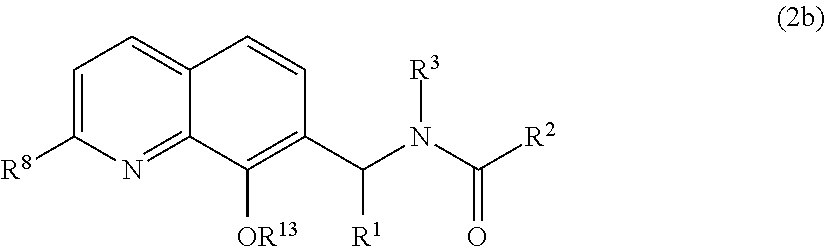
C1=C([R8])N=C2C(=C1)C=CC(C(N(C([R2])=O)[R3])[R1])=C2[OR13]
